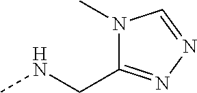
N(CC1=NN=CN1C)C
